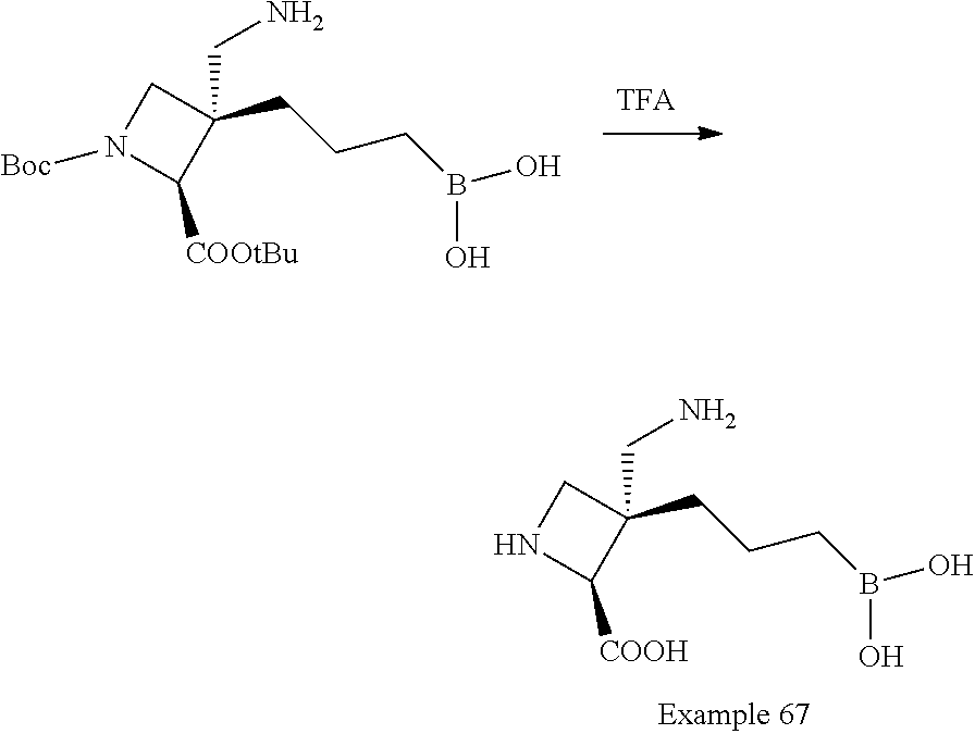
N1C([COOH])C(CCCB(O)O)(CN)C1.[TFA].N1([Boc])C([COOtBu])C(CCCB(O)O)(CN)C1
